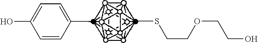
C1=CC(C)=CC=C1O.CSCCOCCO
